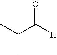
CC(C)C([H])=O
